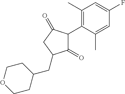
C1(=O)C(C2=C(C)C=C(F)C=C2C)C(=O)CC1CC1CCOCC1
